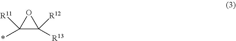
C1(*)([R11])C([R13])([R12])O1
